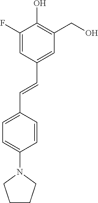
C1=C(F)C(O)=C(CO)C=C1C=CC1=CC=C(N2CCCC2)C=C1
